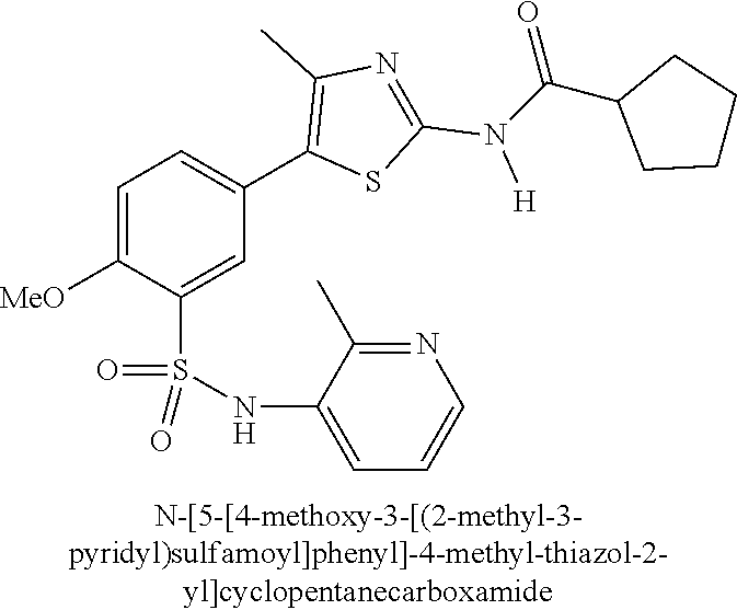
C1=C([MeO])C(S(NC2=CC=CN=C2C)(=O)=O)=CC(C2=C(C)N=C(N([H])C(C3CCCC3)=O)S2)=C1
